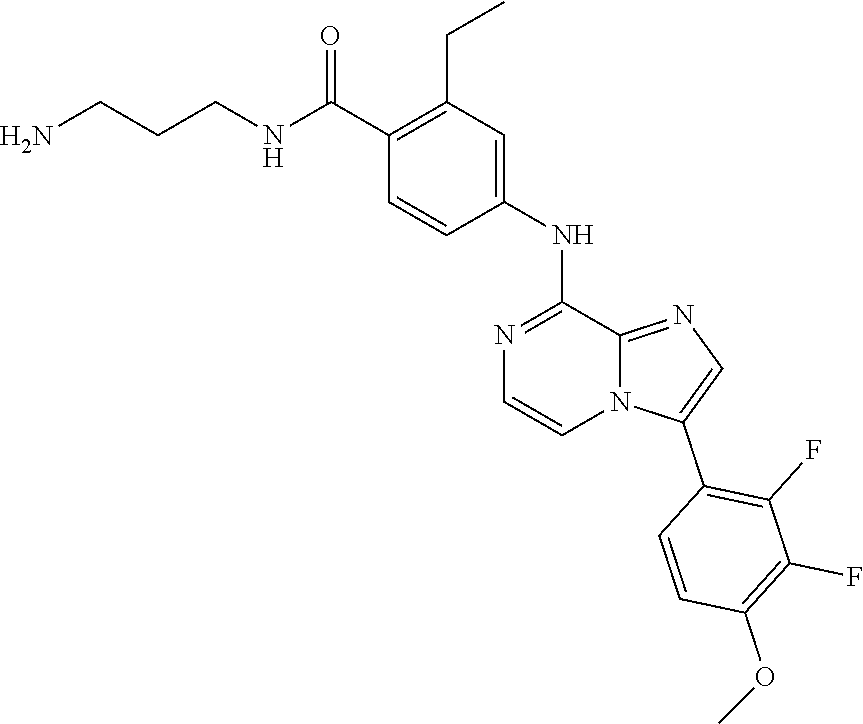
C1(C(NCCCN)=O)=C(CC)C=C(NC2=NC=CN3C2=NC=C3C2=C(F)C(F)=C(OC)C=C2)C=C1
